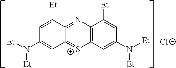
C1=C([Et])C2=NC3=C([S+]=C2C=C1N([Et])[Et])C=C(N([Et])[Et])C=C3[Et].[Cl-]
